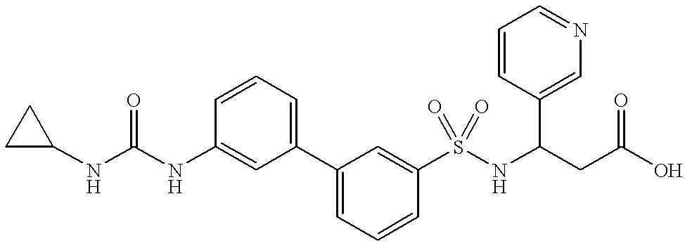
C(NC1=CC(C2=CC=CC(S(NC(CC(O)=O)C3=CN=CC=C3)(=O)=O)=C2)=CC=C1)(NC1CC1)=O
